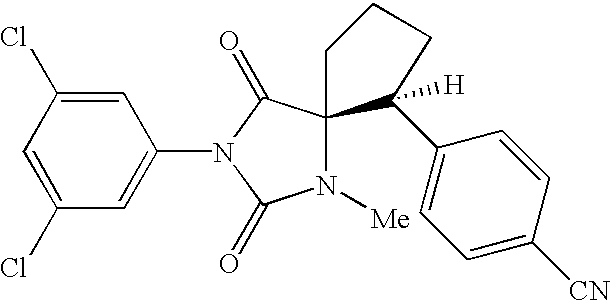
C1=C(Cl)C=C(N2C(=O)C3(N([Me])C2=O)CCCC3([H])C2=CC=C([CN])C=C2)C=C1Cl
